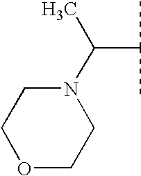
N1(C(C(C)C)C)CCOCC1
